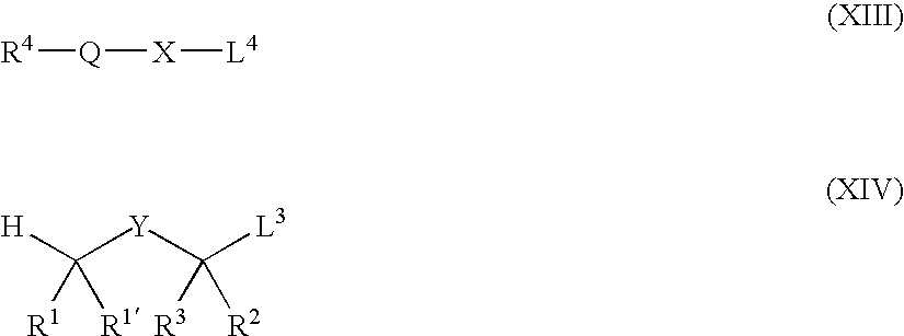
[R4][Q][X][L4].[H]C([Y]C([L3])([R2])[R3])([R1])[R1]
